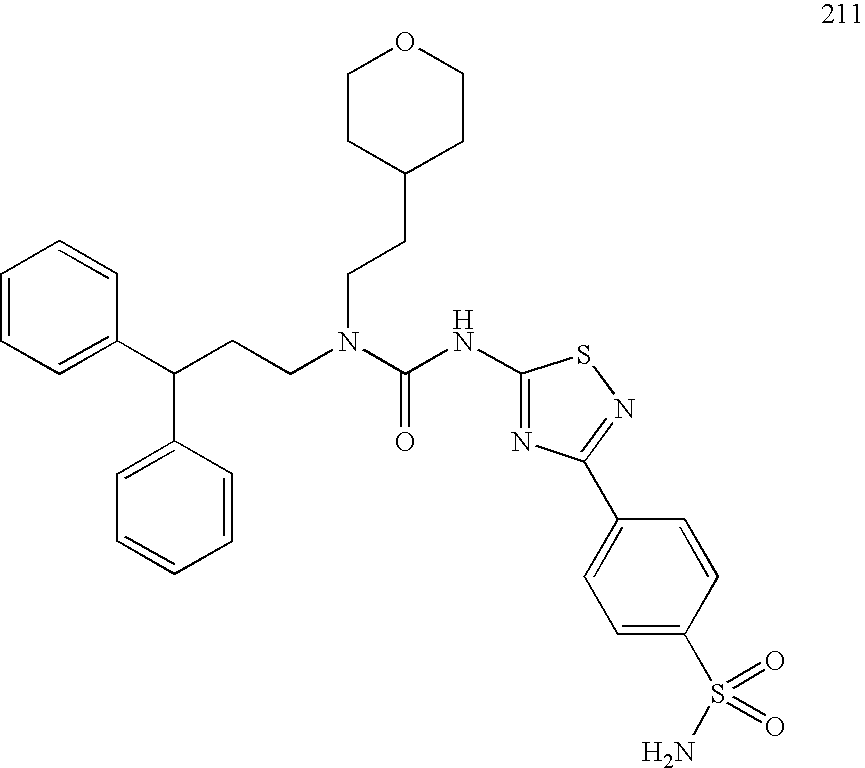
C1=CC=C(C(CCN(C(NC2=NC(C3=CC=C(S(N)(=O)=O)C=C3)=NS2)=O)CCC2CCOCC2)C2=CC=CC=C2)C=C1
